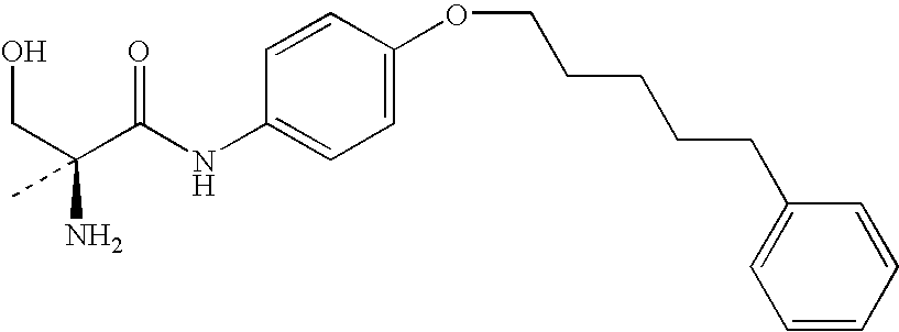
C(C(C(NC1=CC=C(OCCCCCC2=CC=CC=C2)C=C1)=O)(N)C)O
